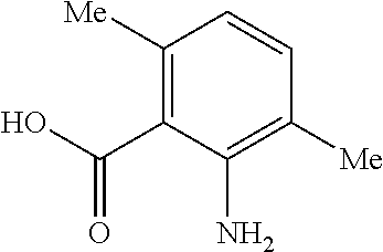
C1([Me])=C(C(O)=O)C(N)=C([Me])C=C1
